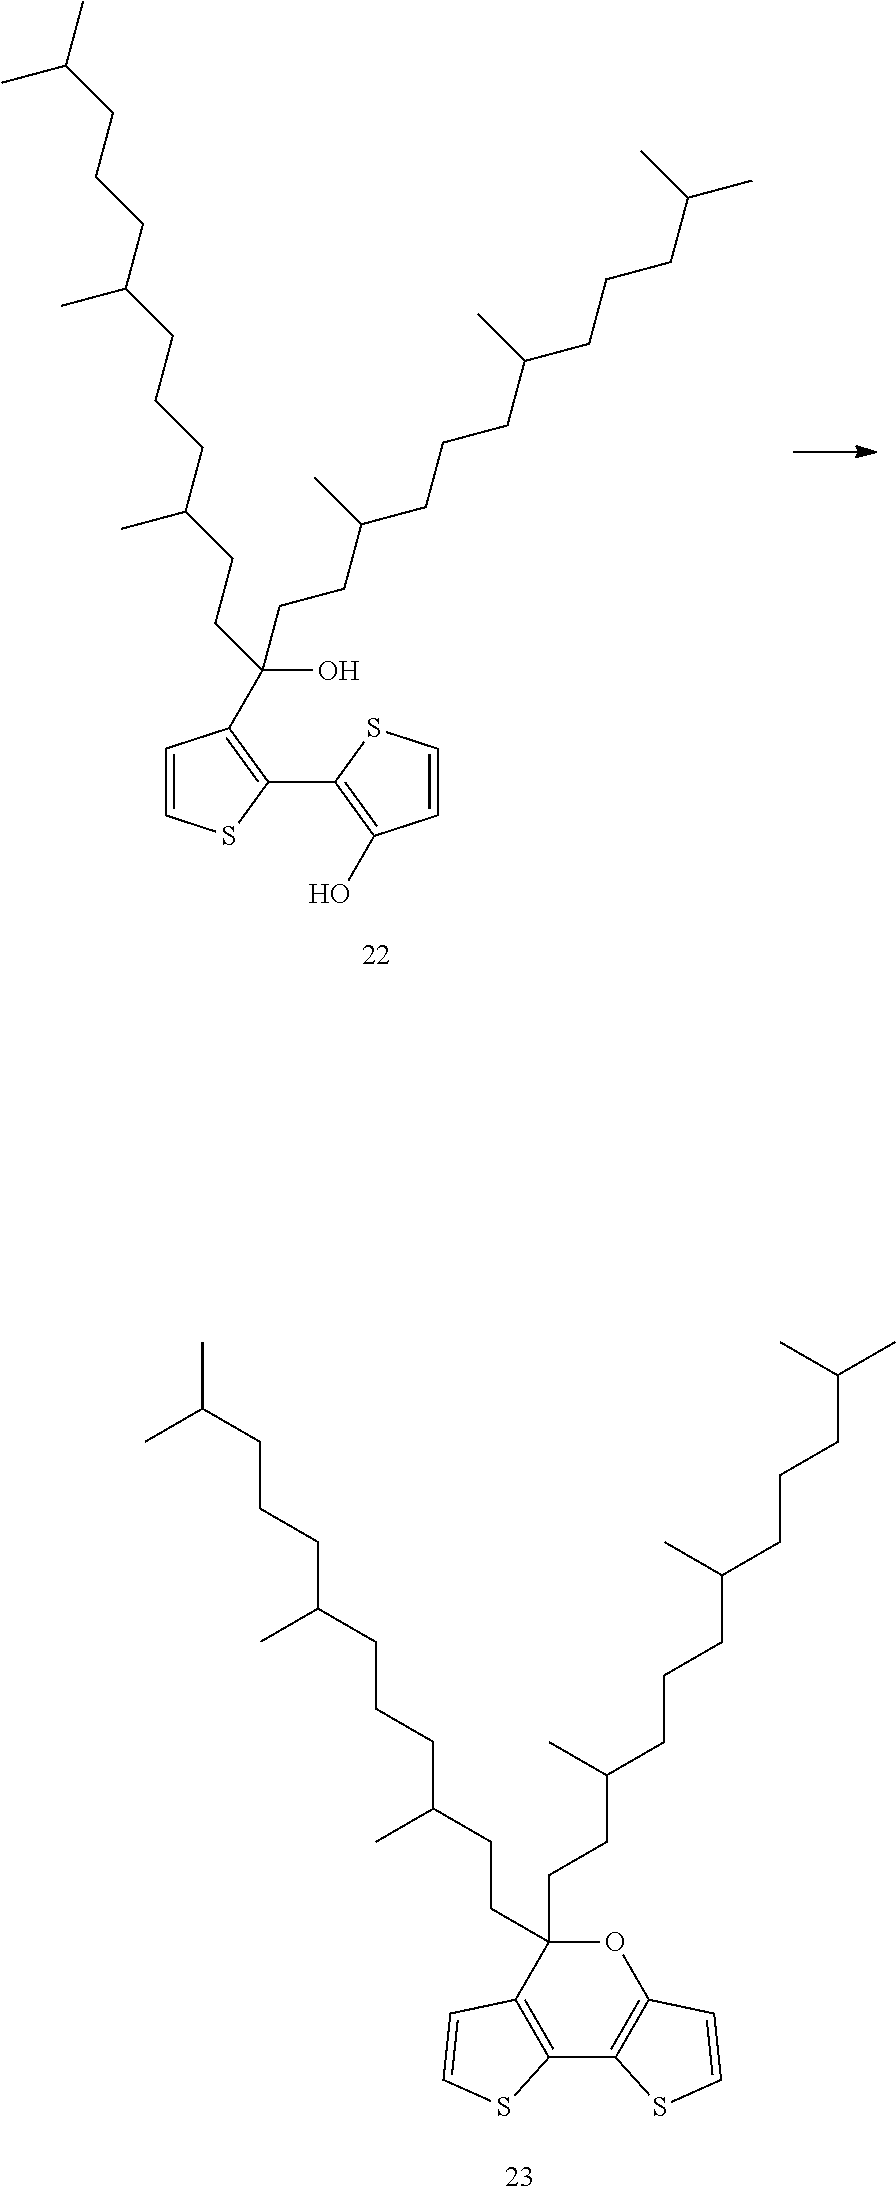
C1=CSC(C2=C(O)C=CS2)=C1C(O)(CCC(CCCC(CCCC(C)C)C)C)CCC(CCCC(CCCC(C)C)C)C.O1C(CCC(CCCC(CCCC(C)C)C)C)(CCC(CCCC(CCCC(C)C)C)C)C2=C(C3=C1C=CS3)SC=C2
